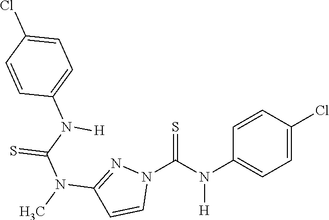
C1(N(C(N2N=C(N(C)C(N(C3=CC=C(Cl)C=C3)[H])=S)C=C2)=S)[H])=CC=C(Cl)C=C1
